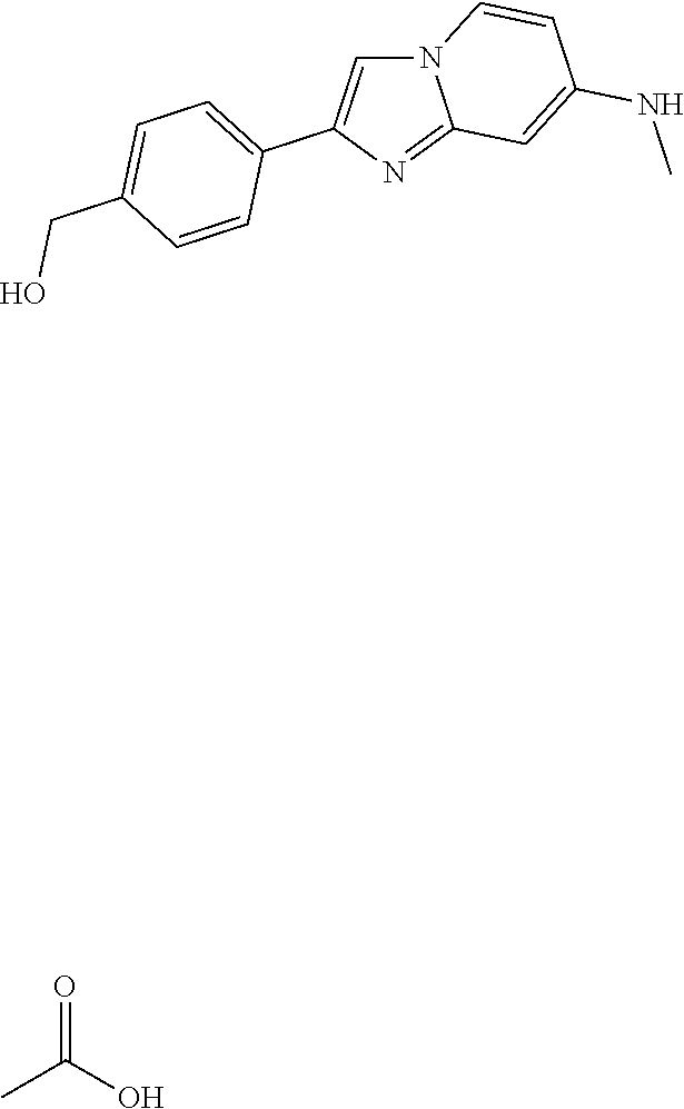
C1=C(C2=CC=C(CO)C=C2)N=C2N1C=CC(NC)=C2.O=C(O)C
